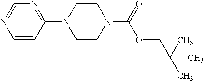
C1=CC(N2CCN(C(=O)OCC(C)(C)C)CC2)=NC=N1
